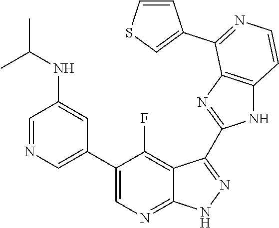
C1=NC=C(C2=CN=C3C(=C2F)C(C2=NC4=C(N2)C=CN=C4C2=CSC=C2)=N[N H]3)C=C1NC(C)C
